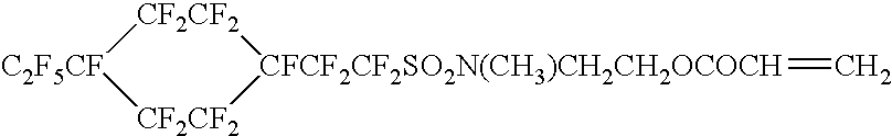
[C2F5CF]1[CF2CF2][CFCF2CF2SO2N(CH3)CH2CH2OCOCH](=C)[CF2CF2]1
